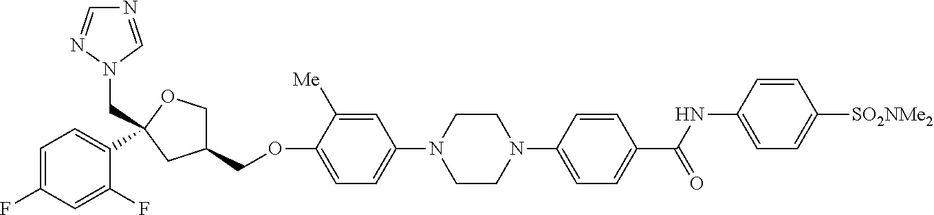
C1=C(F)C=C(F)C(C2(CN3C=NC=N3)OCC(COC3=CC=C(N4CCN(C5=CC=C(C(NC6=CC=C([SO2NMe2])C=C6)=O)C=C5)CC4)C=C3[Me])C2)=C1
